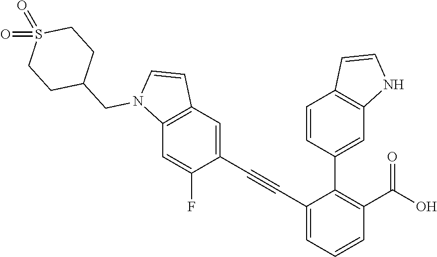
C1(C2=C(C(=O)O)C=CC=C2C#CC2=CC3=C(C=C2F)N(CC2CCS(=O)(=O)CC2)C=C3)=CC2=C(C=C1)C=CN2
